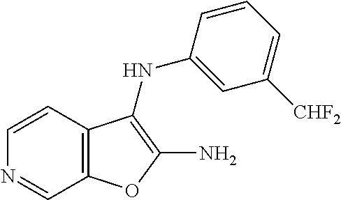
N1=CC2=C(C=C1)C(NC1=CC([CHF2])=CC=C1)=C(N)O2
